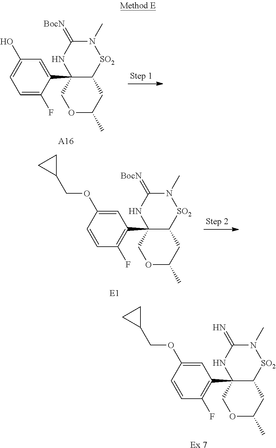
C1(C23NC(=[BocN])N(C)[SO2]C2CC(C)OC3)=CC(O)=CC=C1F.[A16].C1(C23NC(=N)N(C)[SO2]C2CC(C)OC3)=C(F)C=CC(OCC2CC2)=C1.[Ex 7].C1(C23NC(=[BocN])N(C)[SO2]C2CC(C)OC3)=C(F)C=CC(OCC2CC2)=C1.[E1]
